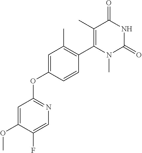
C1=C(F)C(OC)=CC(OC2=CC(C)=C(C3=C(C)C(=O)NC(=O)N3C)C=C2)=N1
